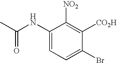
C1(NC(C)=O)=CC=C(Br)C([CO2H])=C1[NO2]
